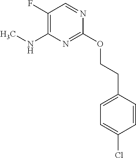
C1(F)=C(NC)N=C(OCCC2=CC=C(Cl)C=C2)N=C1
